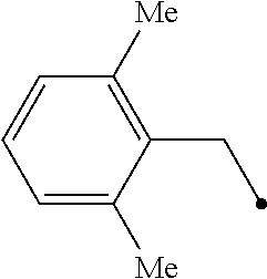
C1=C([Me])C(CC)=C([Me])C=C1
